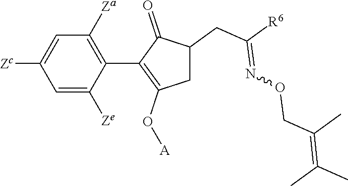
C1=C([Ze])C(C2=C(O[A])CC(CC([R6])=NOCC(=C(C)C)C)C2=O)=C([Za])C=C1[Zc]
